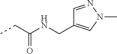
CCC(=O)NCC1=CN(C)N=C1
